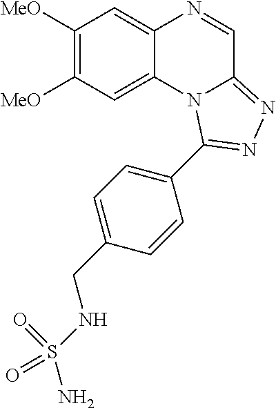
C1([MeO])=C([MeO])C=C2C(=C1)N=CC1=NN=C(C3=CC=C(CNS(N)(=O)=O)C=C3)N21
